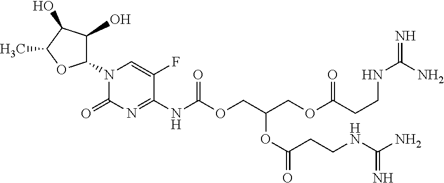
C1(N2C(=O)N=C(NC(OCC(COC(CCNC(=N)N)=O)OC(CCNC(N)=N)=O)=O)C(F)=C2)C(O)C(O)C(C)O1
